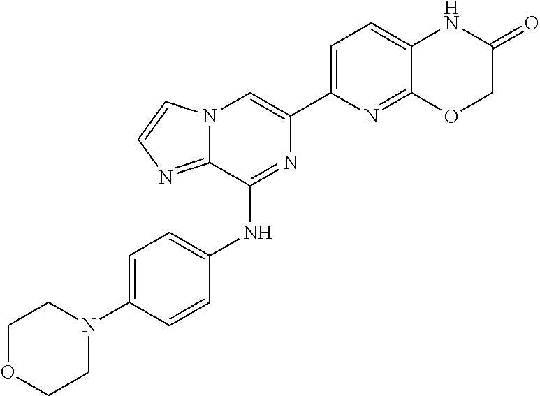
C1(C2=CC=C3C(=N2)OCC(=O)N3)=CN2C(=NC=C2)C(NC2=CC=C(N3CCOCC3)C=C2)=N1
